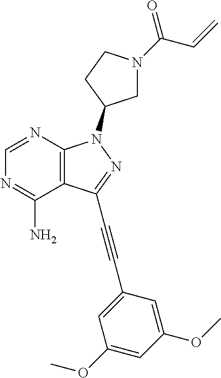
C1=NC2=C(C(N)=N1)C(C#CC1=CC(OC)=CC(OC)=C1)=NN2C1CN(C(C=C)=O)CC1
